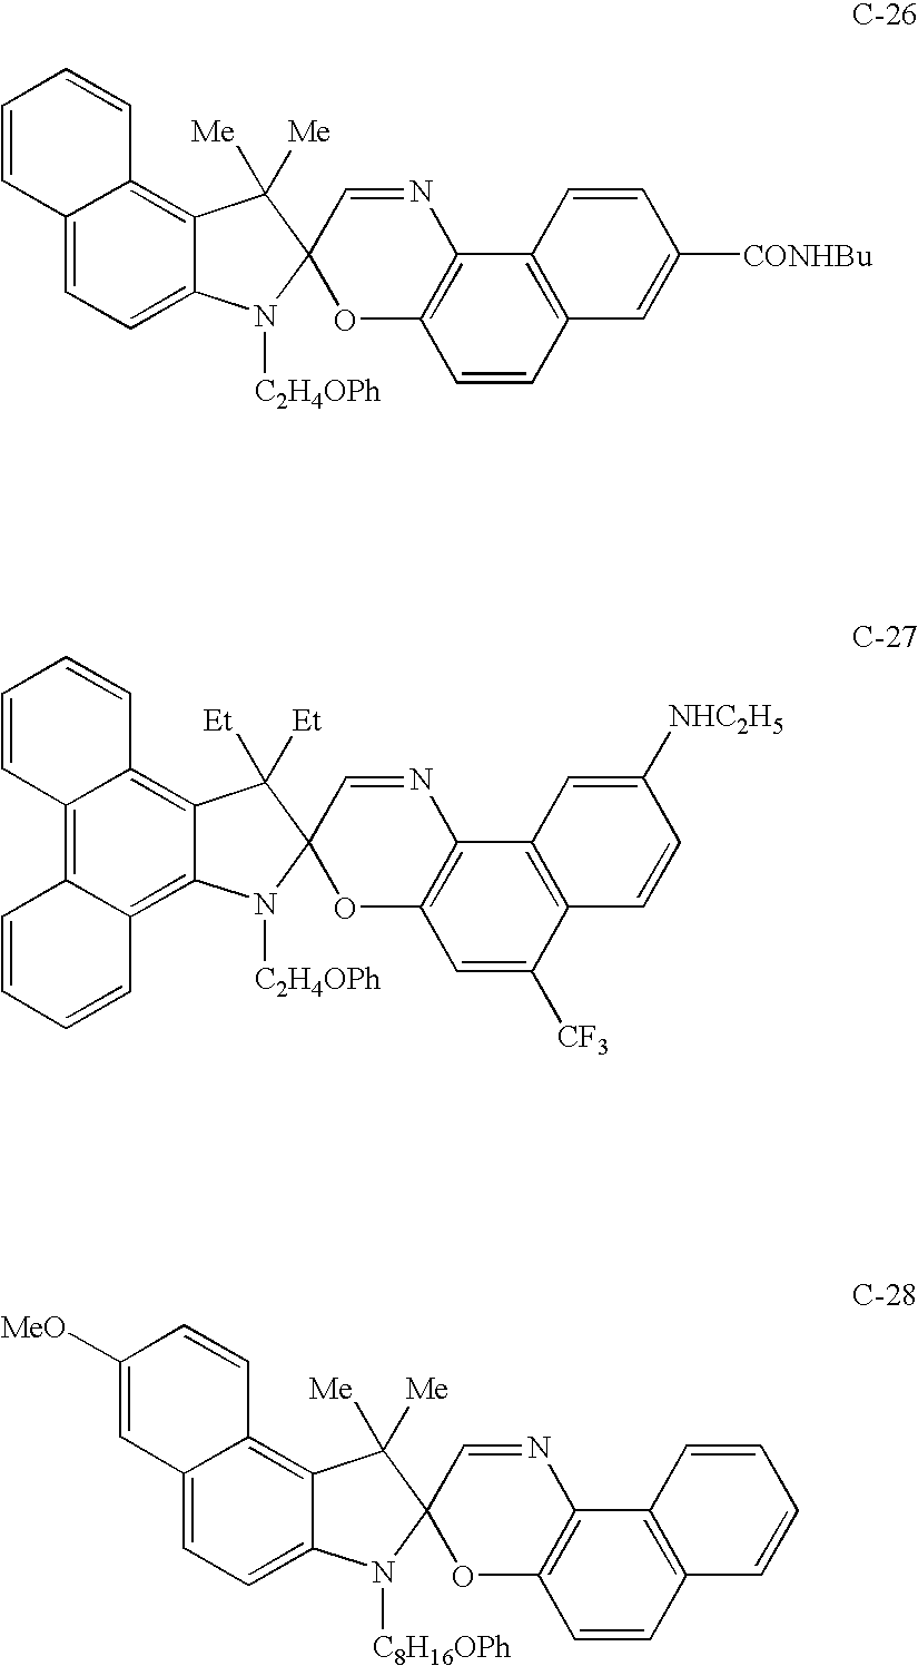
C12=CC=C3C(=C1C=CC=C2)C([Me])([Me])C1(N3[C2H4OPh])OC2=C(N=C1)C1=C(C=C2)C=C([CONHBu])C=C1.C12=C3C(=C4C(=C1C=CC=C2)C([Et])([Et])C1(N4[C2H4OPh])OC2=C(N=C1)C1=C(C([CF3])=C2)C=CC([NHC2H5])=C1)C=CC=C3.C12=CC=C3C(=C1C=CC([MeO])=C2)C([Me])([Me])C1(N3[C8H16OPh])OC2=C(N=C1)C1=C(C=C2)C=CC=C1
